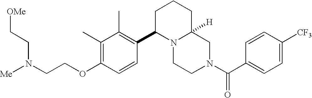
C(OC1=C(C)C(C)=C(C2N3CCN(C(C4=CC=C([CF3])C=C4)=O)CC3([H])CCC2)C=C1)CN(CC[OMe])[Me]
